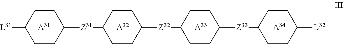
[L31]C1CCC([Z31]C2CCC([Z32]C3CCC([Z33]C4CCC([L32])CC4)CC3)CC2)CC1.[A31].[A32].[A33].[A34]
